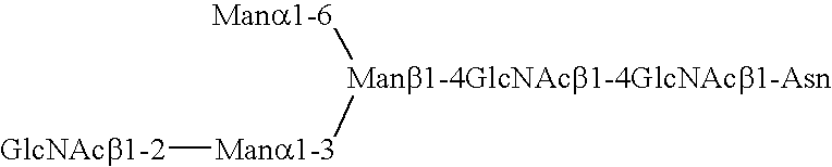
[Mana1-6][Manb1-4GlcNAcb1-4GlcNAcb1-Asn][Mana1-3][GlcNAcb1-2]
